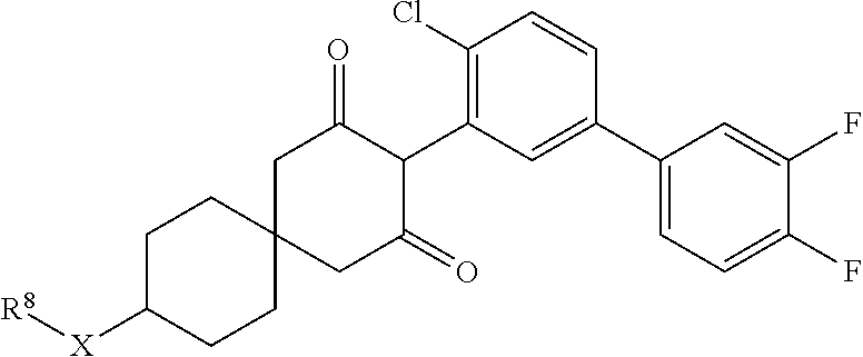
C1C([X][R8])CCC2(C1)CC(=O)C(C1=C(Cl)C=CC(C3=CC=C(F)C(F)=C3)=C1)C(=O)C2
